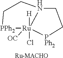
[H][Ru]12(Cl)([OC])[PPh2]CCN1CC[PPh2]2.[Ru-MACHO]
